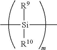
[R9][Si]([R10])(C)C
